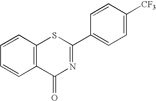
C1=CC2=C(C=C1)C(=O)N=C(C1=CC=C([CF3])C=C1)S2
